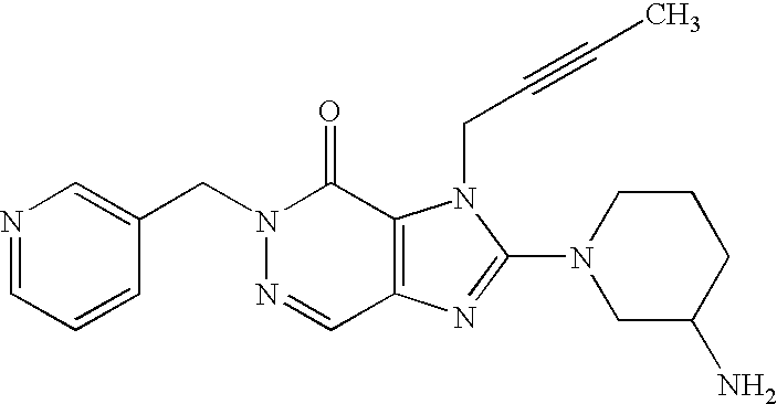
C(N1N=CC2=C(C1=O)N(CC#CC)C(N1CC(N)CCC1)=N2)C1=CN=CC=C1
